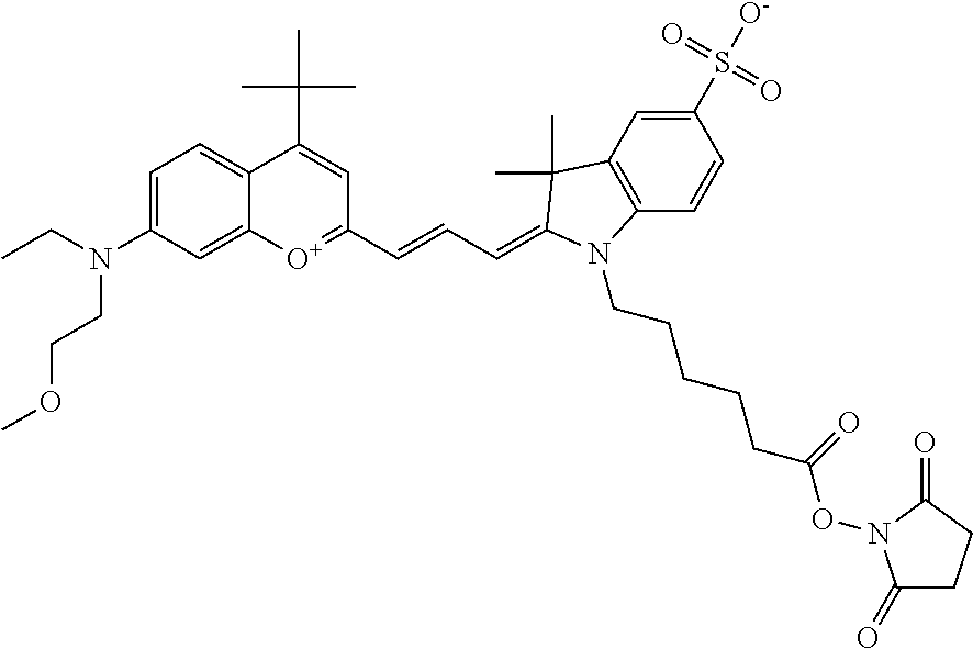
C1=C(N(CC)CCOC)C=C2C(=C1)C(C(C)(C)C)=CC(C=CC=C1C(C)(C)C3=C(C=CC(S([O-])(=O)=O)=C3)N1CCCCCC(ON1C(=O)CCC1=O)=O)=[O+]2
